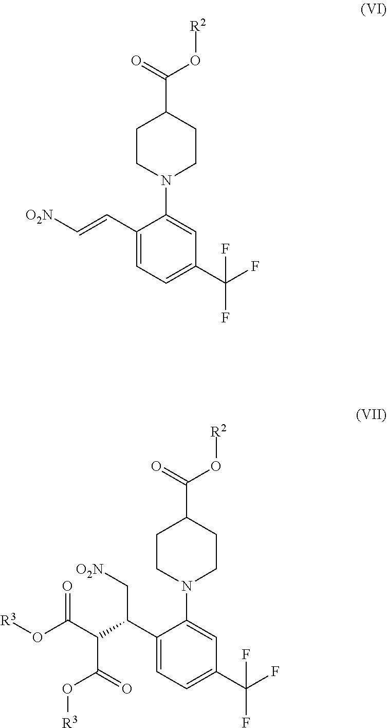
C1(C=C[O2N])=CC=C(C(F)(F)F)C=C1N1CCC(C(=O)O[R2])CC1.C1(C(C(C(O[R3])=O)C(=O)O[R3])C[O2N])=CC=C(C(F)(F)F)C=C1N1CCC(C(=O)O[R2])CC1
